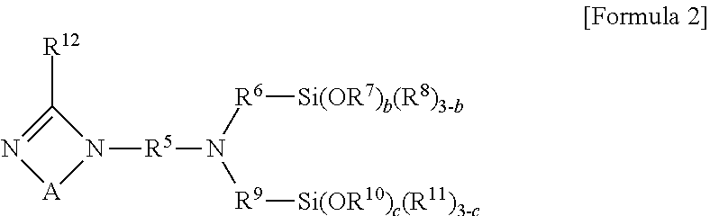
N1=C([R12])N([R5]N([R9][Si(OR10)c(R11)3-c])[R6][Si(OR7)b(R8)3-b])[A]1
